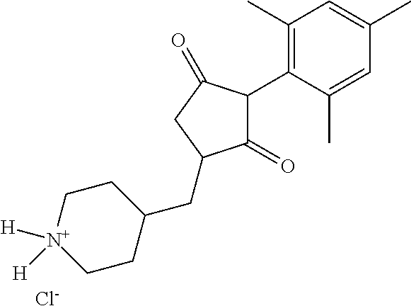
C1(=O)C(C2=C(C)C=C(C)C=C2C)C(=O)CC1CC1CC[N+]([H])([H])CC1.[Cl-]
